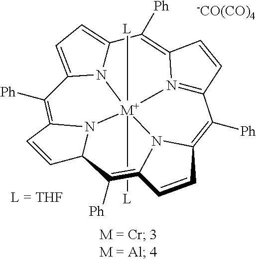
C12=C([Ph])C3=N4[M+]56([L])([L])N1C(=C([Ph])C1N5C(=C([Ph])C5=CC=C(C([Ph])=C4C=C3)N65)C=C1)C=C2.[-CO(CO)4]
